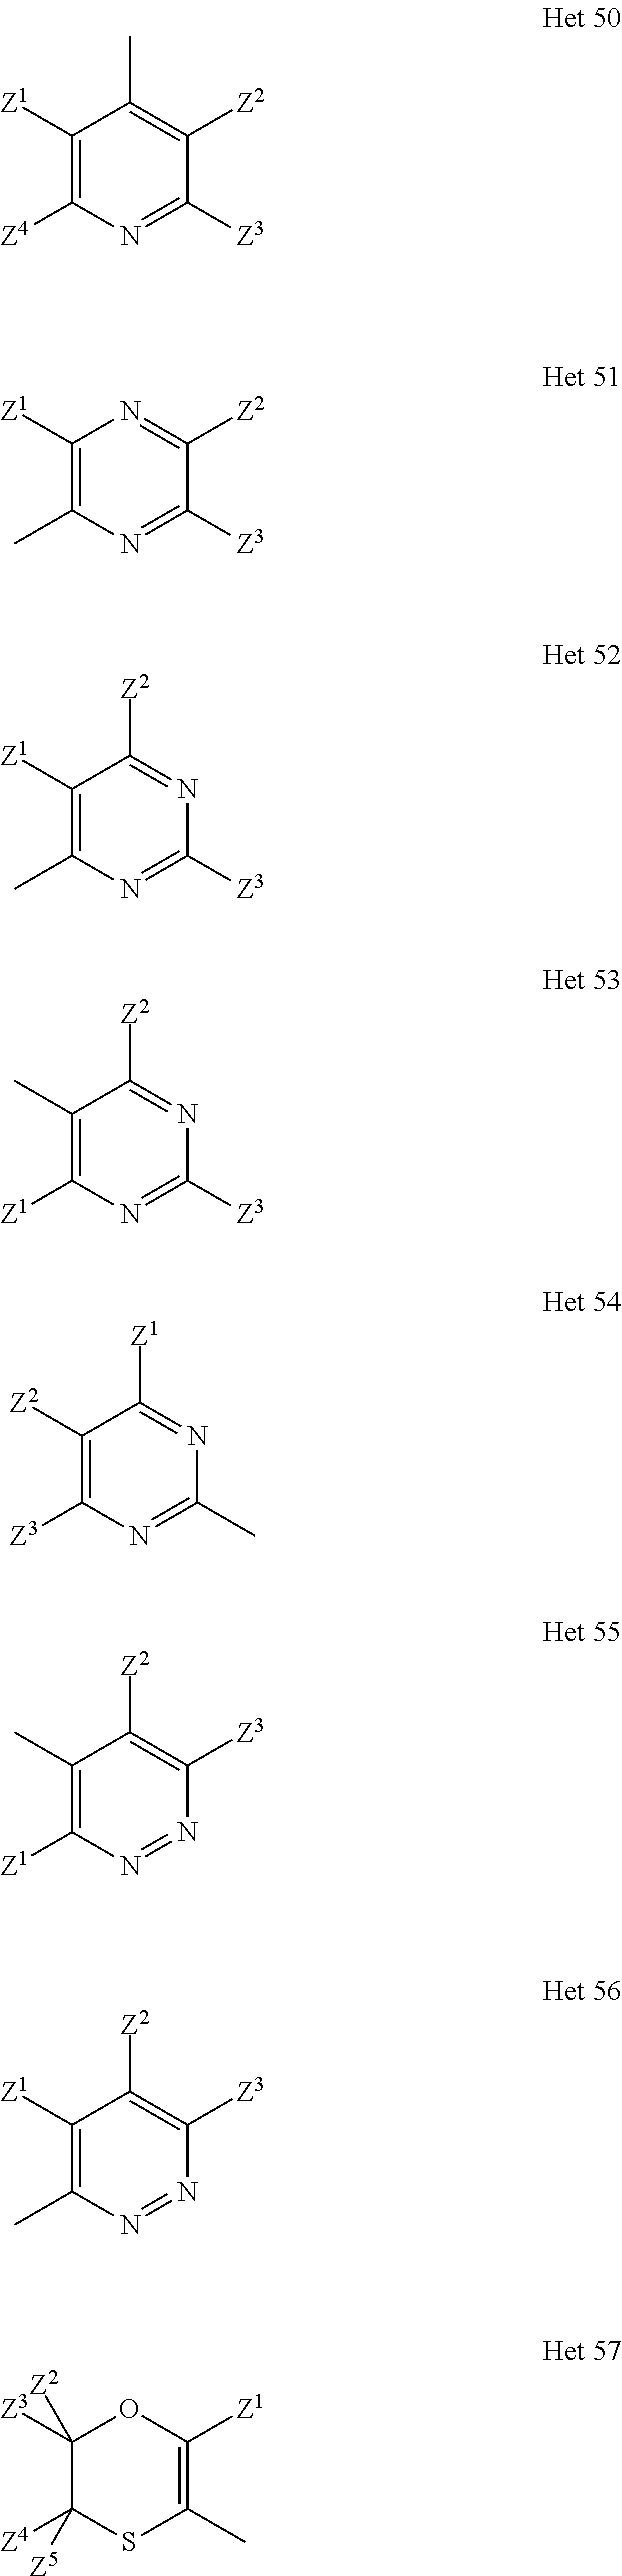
C1([Z1])=C([Z4])N=C([Z3])C([Z2])=C1C.C1([Z1])=C(C)N=C([Z3])C([Z2])=N1.C1([Z1])=C(C)N=C([Z3])N=C1[Z2].C1(C)=C([Z1])N=C([Z3])N=C1[Z2].C1([Z2])=C([Z3])N=C(C)N=C1[Z1].C1(C)=C([Z1])N=NC([Z3])=C1[Z2].C1([Z1])=C(C)N=NC([Z3])=C1[Z2].C1([Z3])([Z2])C([Z4])([Z5])SC(C)=C([Z1])O1
